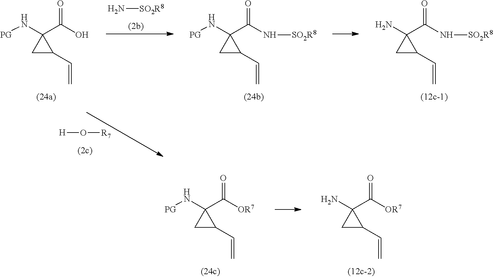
C1C(C=C)C1(N[PG])C(O)=O.C1C(C=C)C1(N[PG])C(N[SO2R8])=O.C1C(C=C)C1(N)C(N[SO2R8])=O.N[SO2R8].O([R7])[H].C1C(C=C)C1(N[PG])C([OR7])=O.C1C(C=C)C1(N)C([OR7])=O
